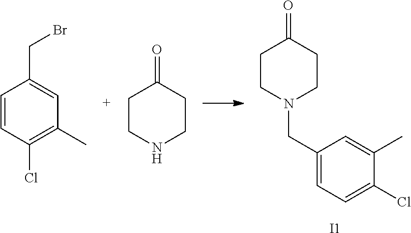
C1=CC(Cl)=C(C)C=C1CBr.C1CNCCC1=O.C1CN(CC2=CC=C(Cl)C(C)=C2)CCC1=O.[I1]
